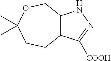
C12=C(C([COOH])=NN1)CCC(C)(C)OC2
